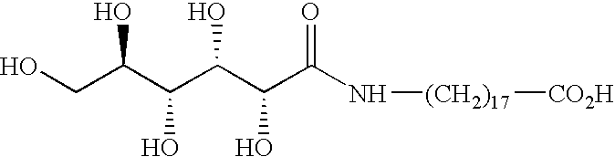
OCC(C(C(C(C(N[(CH2)17][CO2H])=O)O)O)O)O
